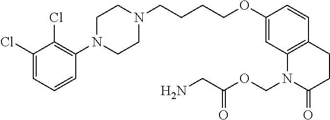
C1(Cl)=CC=CC(N2CCN(CCCCOC3=CC4=C(C=C3)CCC(=O)N4COC(CN)=O)CC2)=C1Cl
